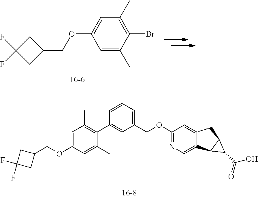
C1=C(C)C(Br)=C(C)C=C1OCC1CC(F)(F)C1.C1(OCC2CC(F)(F)C2)=CC(C)=C(C2=CC(COC3=NC=C4C(=C3)CC3C4C3C(O)=O)=CC=C2)C(C)=C1
